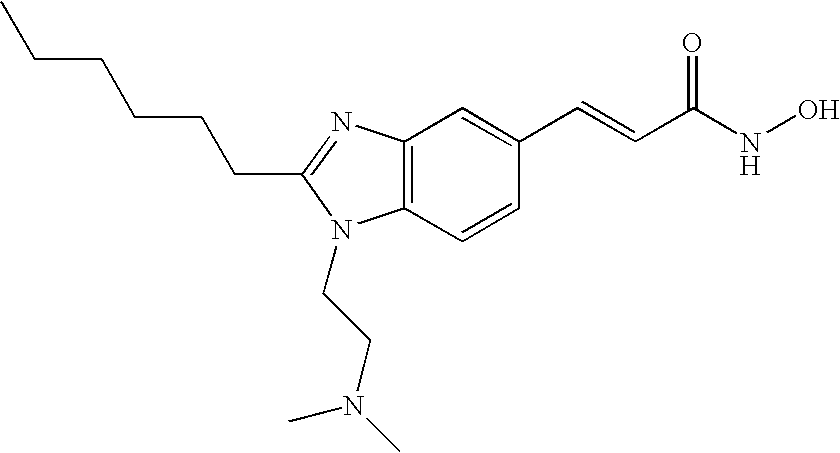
C12=C(C=CC(C=CC(NO)=O)=C1)N(CCN(C)C)C(CCCCCC)=N2
